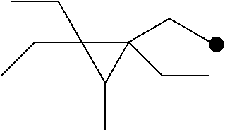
C1(CC)(CC)C(CC)(CC)C1C
